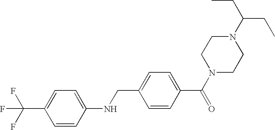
N1(C(CC)CC)CCN(C(C2=CC=C(CNC3=CC=C(C(F)(F)F)C=C3)C=C2)=O)CC1
